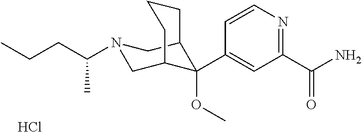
C1(C(N)=O)=NC=CC(C2(OC)C3CN(C(CCC)C)CC2CCC3)=C1.Cl
